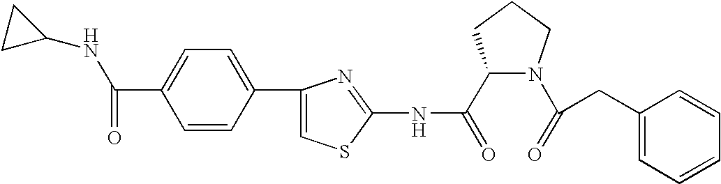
C1(C(=O)NC2=NC(C3=CC=C(C(=O)NC4CC4)C=C3)=CS2)N(C(=O)CC2=CC=CC=C2)CCC1
